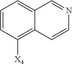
C1=CC([X4])=C2C(=C1)C=NC=C2
